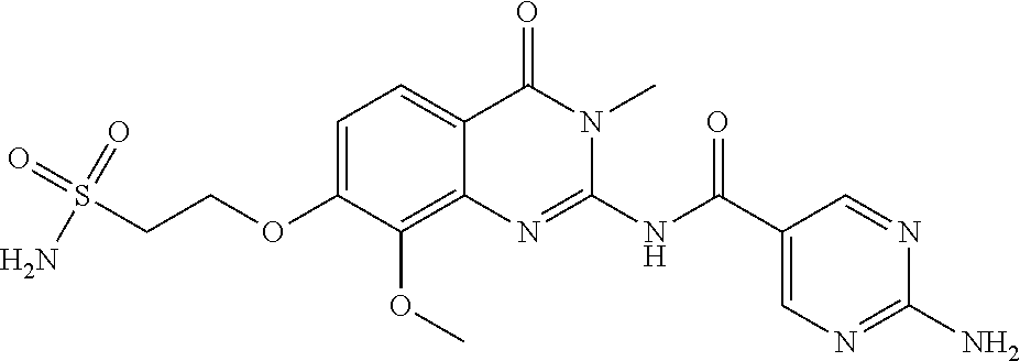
C1=C(OCCS(=O)(=O)N)C(OC)=C2C(=C1)C(=O)N(C)C(NC(C1=CN=C(N)N=C1)=O)=N2
